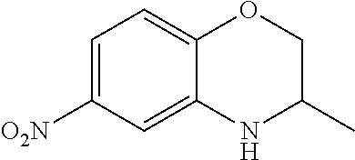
C1=C([O2N])C=C2C(=C1)OCC(C)N2
